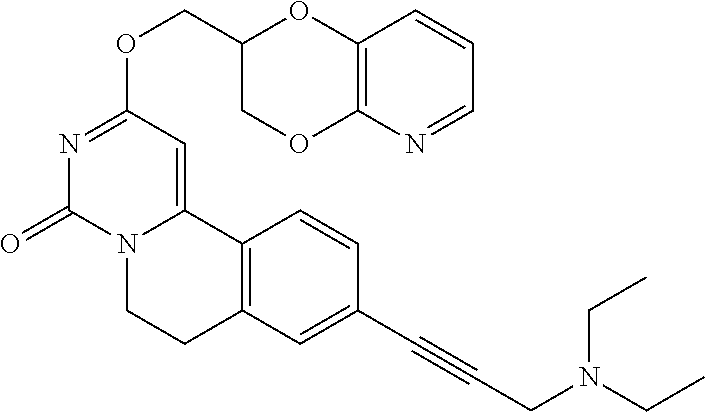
C(OC1=NC(=O)N2C(=C1)C1=C(CC2)C=C(C#CCN(CC)CC)C=C1)C1COC2=C(O1)C=CC=N2
